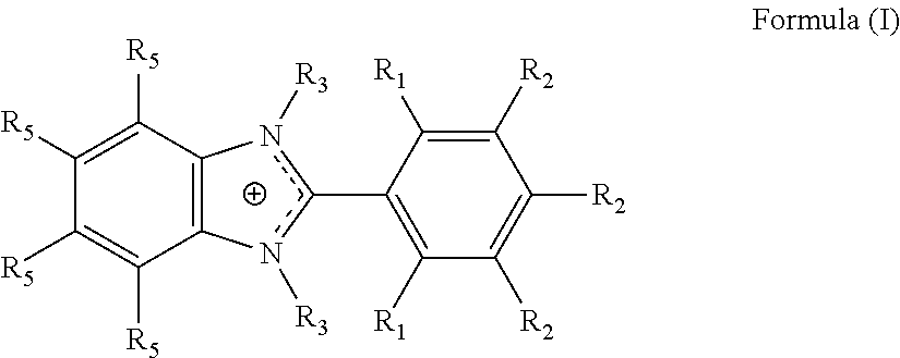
C12=C(n([R3])c(C3=C([R1])C([R2])=C([R2])C([R2])=C3[R1])n1[R3])C([R5])=C([R5])C([R5])=C2[R5]
